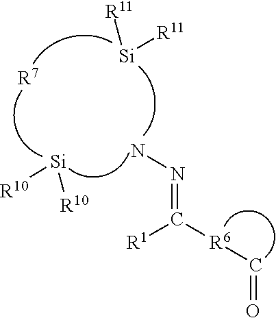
C(=O)[R6]C(=NN)[R1].[R11][Si][R11].[R10][Si][R10].[R7]
